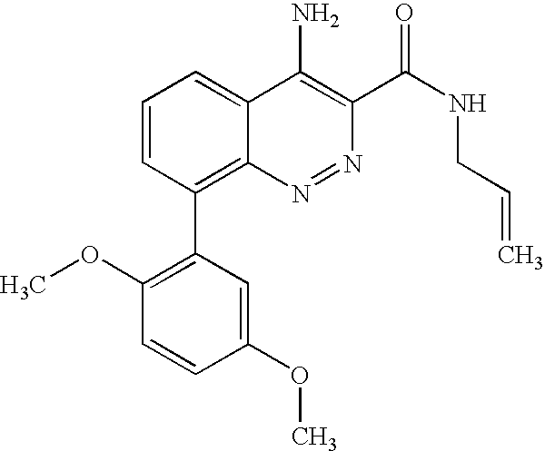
C1=CC(C2=C(OC)C=CC(OC)=C2)=C2C(=C1)C(N)=C(C(NCC=C)=O)N=N2
